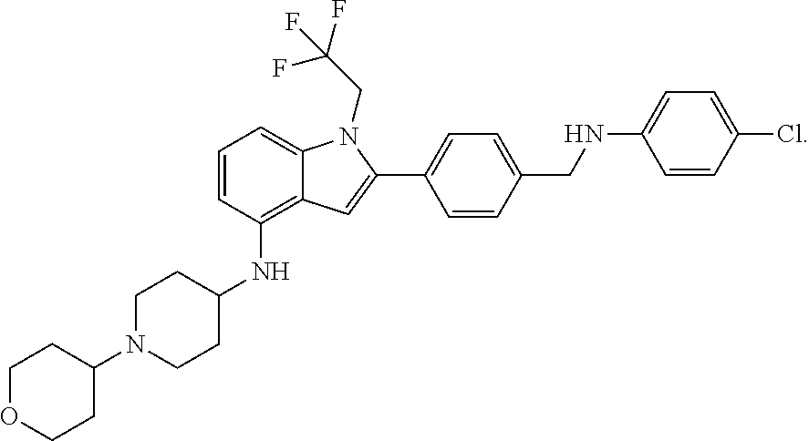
C1=CC(NC2CCN(C3CCOCC3)CC2)=C2C(=C1)N(CC(F)(F)F)C(C1=CC=C(CNC3=CC=C(Cl)C=C3)C=C1)=C2
